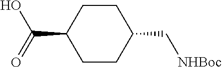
C1CC(C(=O)O)CCC1C[NHBoc]
